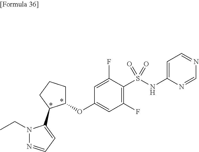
N1(CC)N=CC=C1C1CCCC1OC1=CC(F)=C(S(NC2=CC=NC=N2)(=O)=O)C(F)=C1
